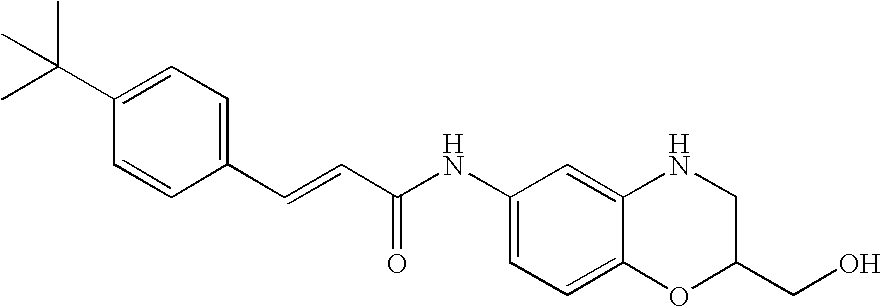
CC(C1=CC=C(C=CC(NC2=CC=C3C(=C2)NCC(CO)O3)=O)C=C1)(C)C
